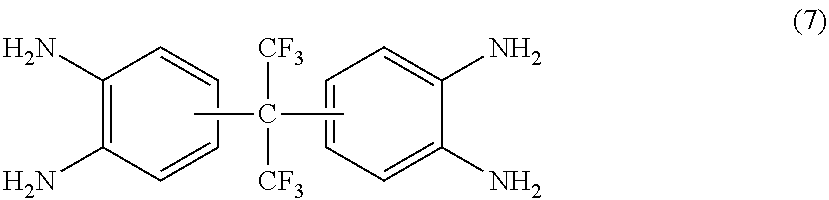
C1(N)=C(N)C=CC=C1.CC(C)([CF3])[CF3].C1=CC=C(N)C(N)=C1
